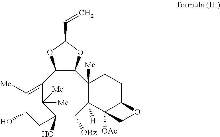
C12=C([Me])C(O)CC(O)(C1([Me])[Me])C([OBz])C1([H])C([Me])(C3C2OC(C=C)O3)CCC2C1([OAc])CO2
